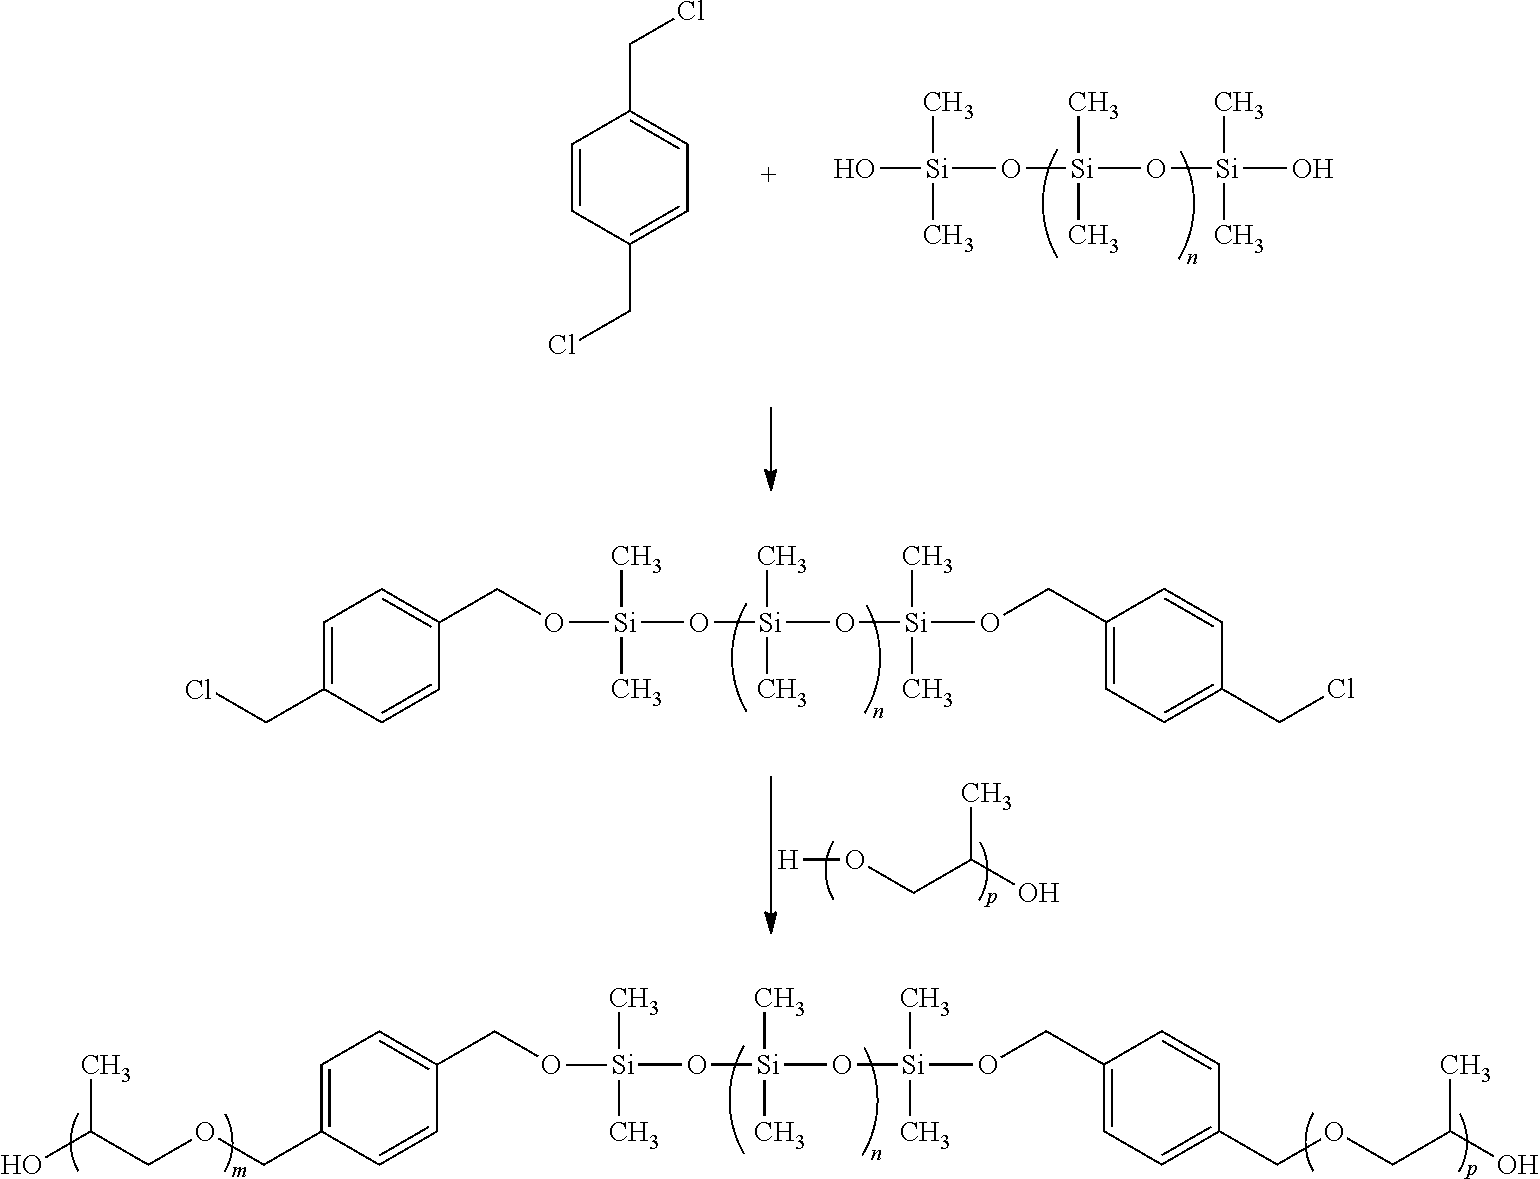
[Si](C)(C)(O[Si](O[Si](OCC1=CC=C(COCC(O)C)C=C1)(C)C)(C)C)OCC1=CC=C(COCC(O)C)C=C1.[Si](C)(C)(O[Si](O[Si](C)(C)O)(C)C)O.C1=CC(CCl)=CC=C1CCl.[H]OCC(O)C.[Si](C)(C)(O[Si](O[Si](OCC1=CC=C(CCl)C=C1)(C)C)(C)C)OCC1=CC=C(CCl)C=C1
